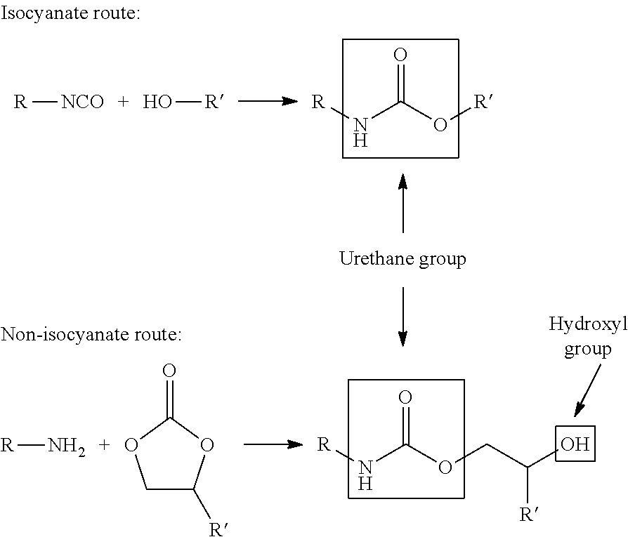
[R]N.C1C([R])OC(=O)O1.O=C(OCC(O)[R])N[R].[R][NCO].O[R].O=C(O[R])N[R]
